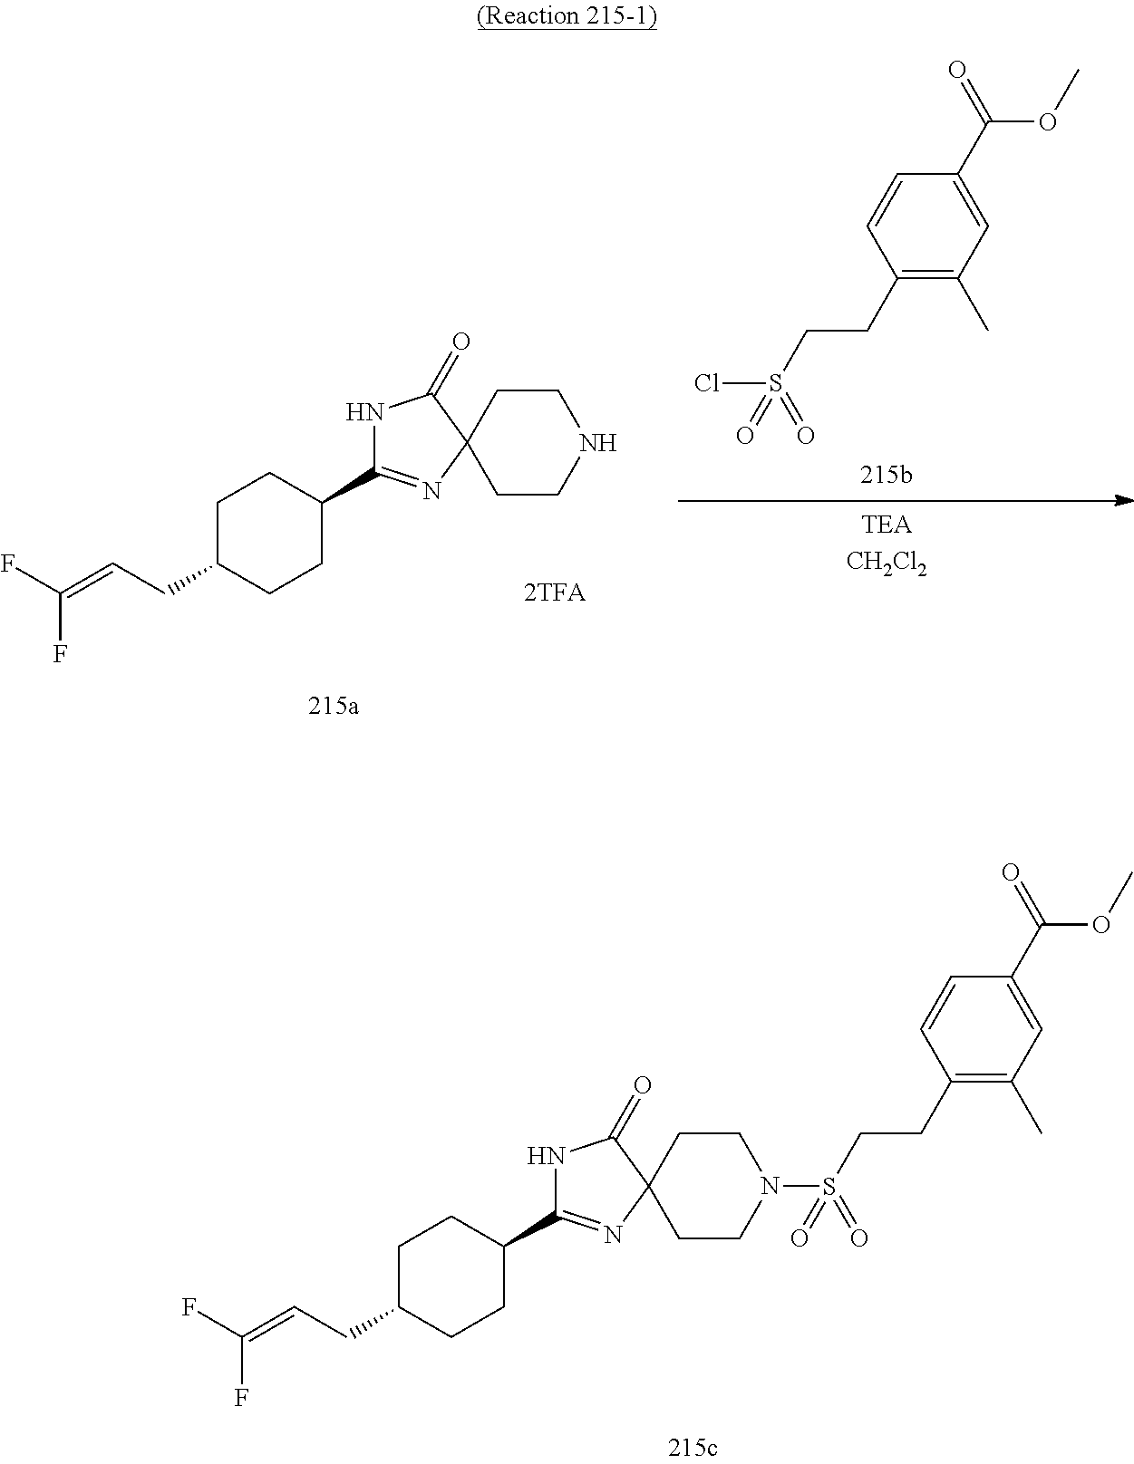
C1C(CC=C(F)F)CCC(C2=NC3(C(=O)N2)CCNCC3)C1.C1(CCS(Cl)(=O)=O)=C(C)C=C(C(=O)OC)C=C1.C1C(CC=C(F)F)CCC(C2=NC3(C(=O)N2)CCN(S(CCC2=C(C)C=C(C(=O)OC)C=C2)(=O)=O)CC3)C1
